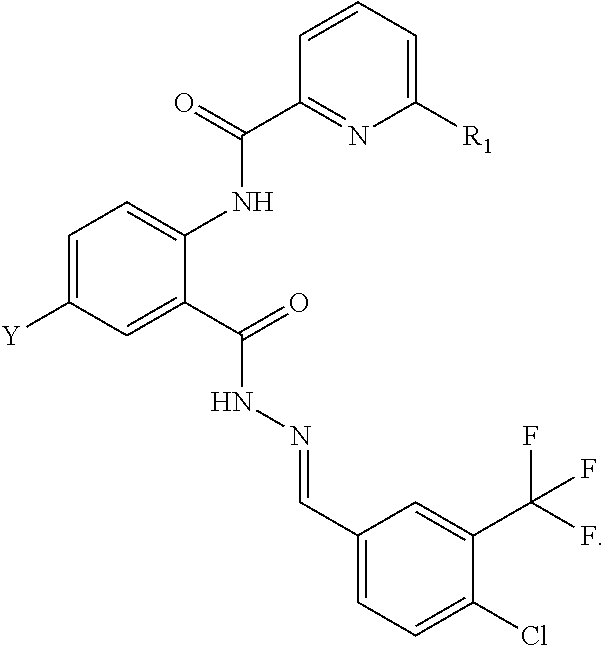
C1=C([Y])C=C(C(NN=CC2=CC=C(Cl)C(C(F)(F)F)=C2)=O)C(NC(C2=NC([R1])=CC=C2)=O)=C1
